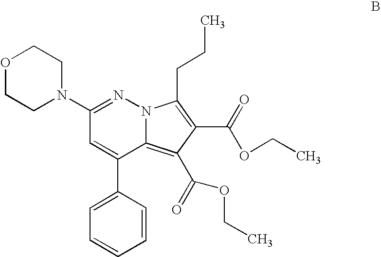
C1(N2CCOCC2)=NN2C(=C(C(=O)OCC)C(C(=O)OCC)=C2CCC)C(C2=CC=CC=C2)=C1
